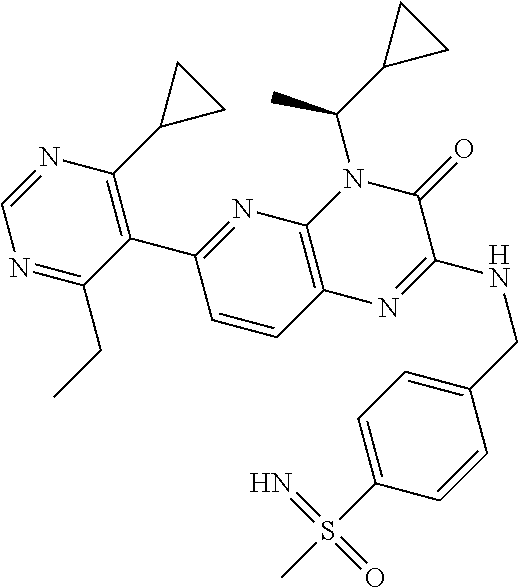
N1=C(CC)C(C2=NC3=C(C=C2)N=C(NCC2=CC=C(S(C)(=N)=O)C=C2)C(=O)N3C(C2CC2)C)=C(C2CC2)N=C1
